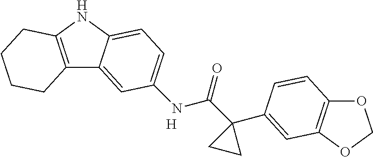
C12=C(NC3=CC=C(NC(C4(C5=CC6=C(OCO6)C=C5)CC4)=O)C=C13)CCCC2.[H]
